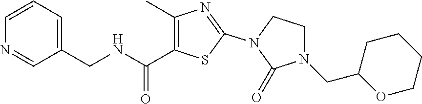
C1(C)=C(C(NCC2=CC=CN=C2)=O)SC(N2C(=O)N(CC3CCCCO3)CC2)=N1
